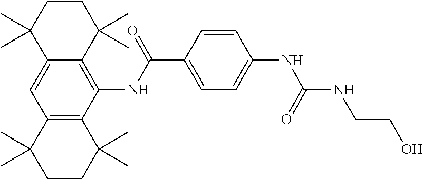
C12=CC3=C(C(NC(C4=CC=C(NC(NCCO)=O)C=C4)=O)=C1C(C)(C)CCC2(C)C)C(C)(C)CCC3(C)C
